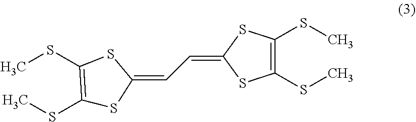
C(C=C1SC(SC)=C(SC)S1)=C1SC(SC)=C(SC)S1
